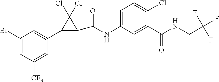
C1(Br)=CC([CF3])=CC(C2C(C(=O)NC3=CC=C(Cl)C(C(NCC(F)(F)F)=O)=C3)C2(Cl)Cl)=C1
